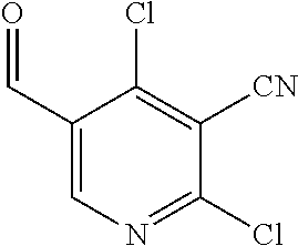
C1(C=O)=CN=C(Cl)C([CN])=C1Cl
